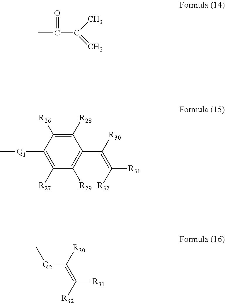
CC(=O)C(C)=C.C1([R28])=C([R26])C([Q1]C)=C([R27])C([R29])=C1C([R30])=C([R32])[R31].[Q2](C(=C([R32])[R31])[R30])C
